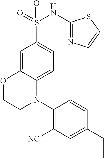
C1=C2C(=CC=C1S(=O)(NC1=NC=CS1)=O)N(C1=C([NC])C=C(CC)C=C1)CCO2
